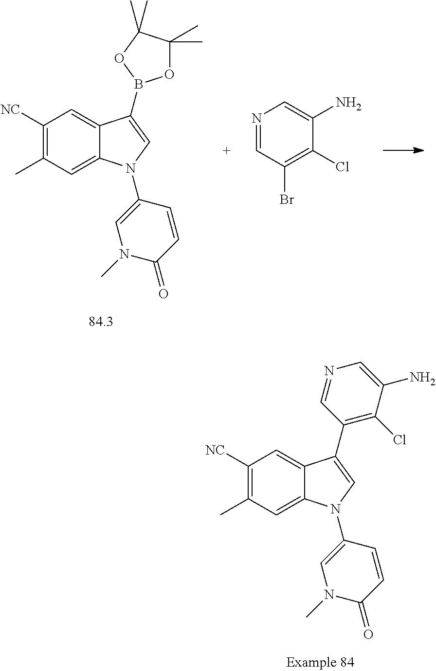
C1([NC])=C(C)C=C2C(=C1)C(B1OC(C)(C)C(C)(C)O1)=CN2C1=CN(C)C(=O)C=C1.N1=CC(Br)=C(Cl)C(N)=C1.C1([NC])=C(C)C=C2C(=C1)C(C1=C(Cl)C(N)=CN=C1)=CN2C1=CN(C)C(=O)C=C1
